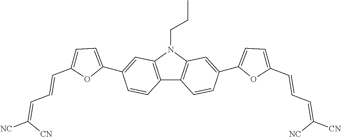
C12=C(N(CCC)C3=C1C=CC(C1=CC=C(C=CC=C([CN])[NC])O1)=C3)C=C(C1=CC=C(C=CC=C([CN])[NC])O1)C=C2
